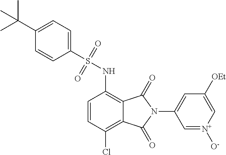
C1(S(NC2=C3C(=C(Cl)C=C2)C(=O)N(C2=CC([OEt])=C[N+]([O-])=C2)C3=O)(=O)=O)=CC=C(C(C)(C)C)C=C1
